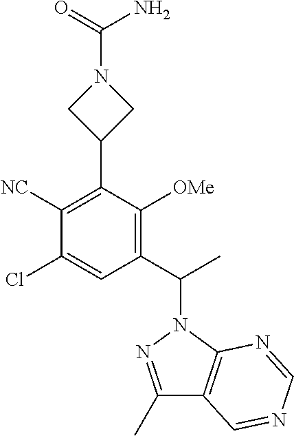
C1([NC])=C(C2CN(C(=O)N)C2)C([OMe])=C(C(C)N2N=C(C)C3=C2N=CN=C3)C=C1Cl
